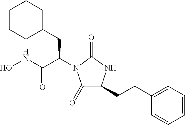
ONC(C(CC1CCCCC1)N1C(=O)C(CCC2=CC=CC=C2)NC1=O)=O
